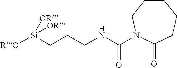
C1CCN(C(NCCC[Si]([RO])([OR])[OR])=O)C(=O)CC1
